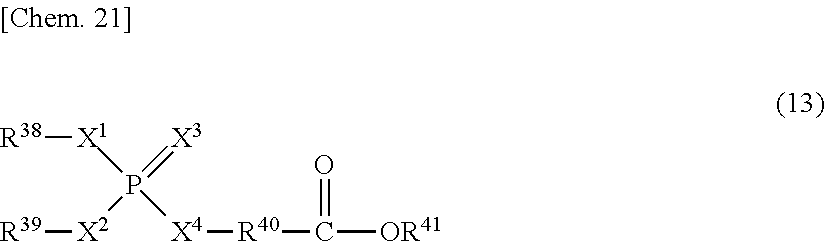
[X1](P([X2][R39])(=[X3])[X4][R40]C(=O)[OR41])[R38]
